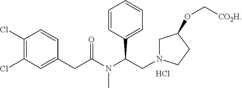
C1(Cl)=C(Cl)C=C(CC(N(C(CN2CC(OC[CO2H])CC2)C2=CC=CC=C2)C)=O)C=C1.Cl
